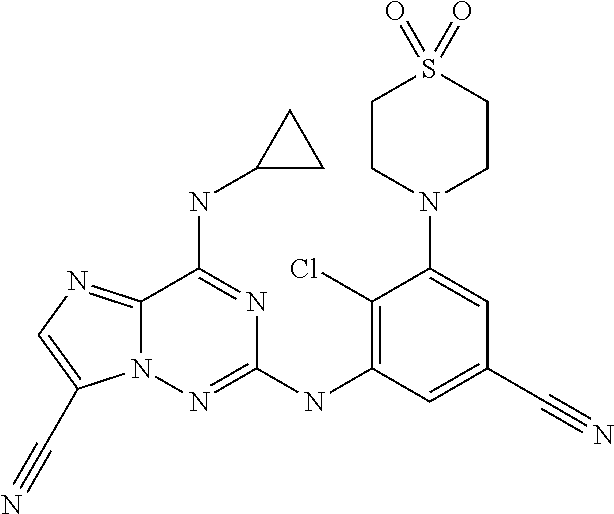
C12=NC=C(C#N)N1N=C(NC1=C(Cl)C(N3CCS(=O)(=O)CC3)=CC(C#N)=C1)N=C2NC1CC1
